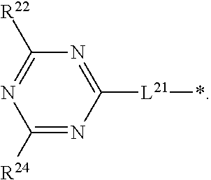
C1([R24])=NC([L21]*)=NC([R22])=N1
